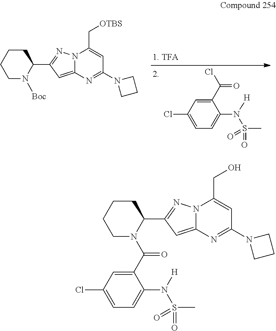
[Boc]N1C(C2=NN3C(=C2)N=C(N2CCC2)C=C3C[OTBS])CCCC1.C1(C(Cl)=O)=CC(Cl)=CC=C1N(S(C)(=O)=O)[H].C1(C(N2C(C3=NN4C(=C3)N=C(N3CCC3)C=C4CO)CCCC2)=O)=CC(Cl)=CC=C1N(S(C)(=O)=O)[H]
